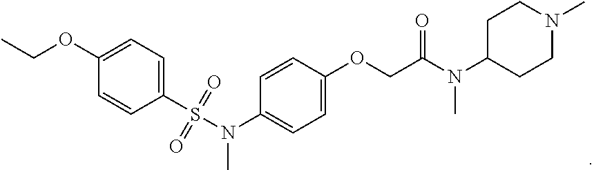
C1=CC(N(C)S(=O)(=O)C2=CC=C(OCC)C=C2)=CC=C1OCC(N(C1CCN(C)CC1)C)=O
